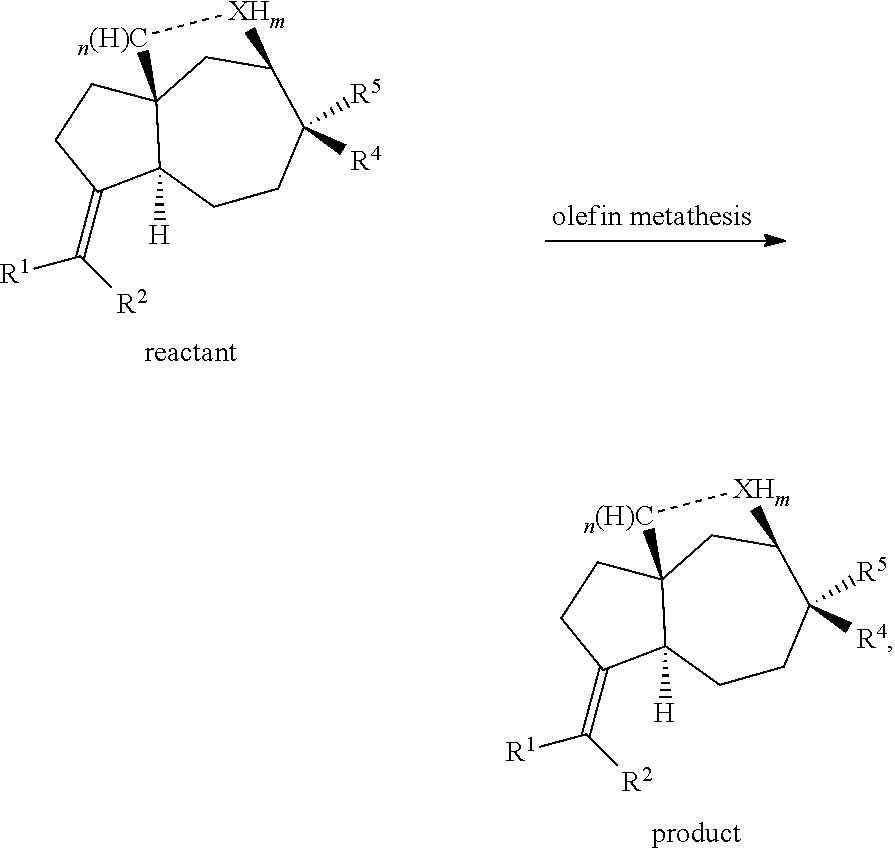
C1(=C([R1])[R2])C2([H])C3(CC1)CC(C([R5])([R4])CC2)[XHm][n(H)C]3.C1(=C([R1])[R2])C2([H])C3(CC1)CC(C([R5])([R4])CC2)[XHm][n(H)C]3
